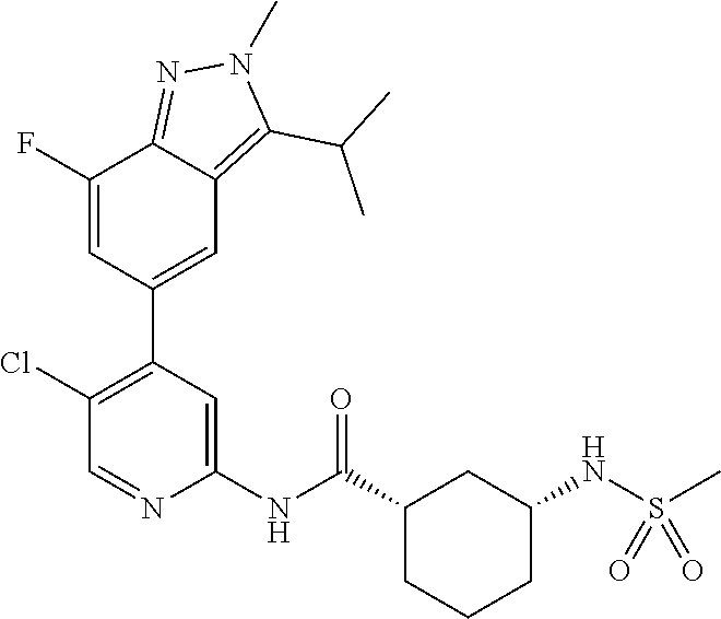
C1(Cl)=C(C2=CC3=C(C(C)C)N(C)N=C3C(F)=C2)C=C(NC(C2CCCC(NS(C)(=O)=O)C2)=O)N=C1
